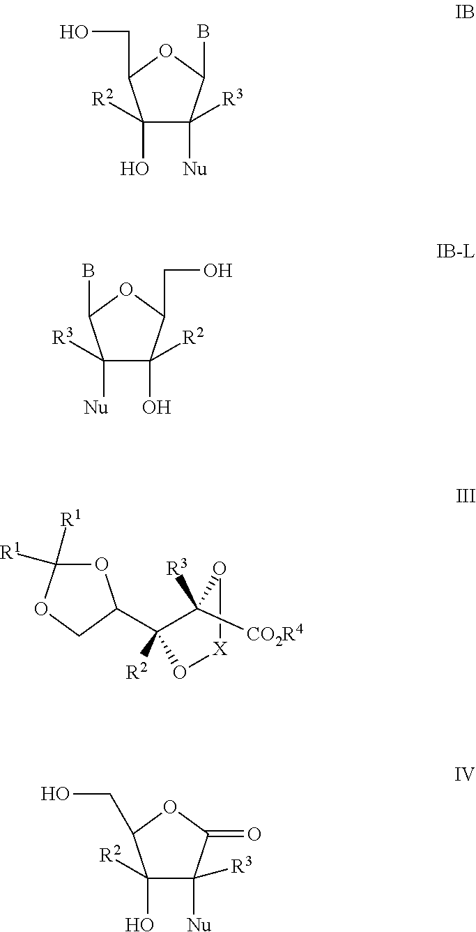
C1([Nu])([R3])C(O)([R2])C(CO)OC1B.C1(O)([R2])C([Nu])([R3])C(B)OC1CO.O1C([R1])([R1])OCC1C1([R2])C([R3])([CO2R4])O[X]O1.C1([R2])(O)C([R3])([Nu])C(=O)OC1CO
